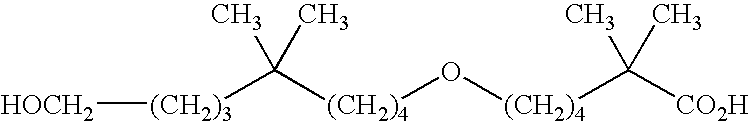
[(CH2)3]([HOCH2])C([(CH2)4]O[(CH2)4]C([CO2H])(C)C)(C)C
